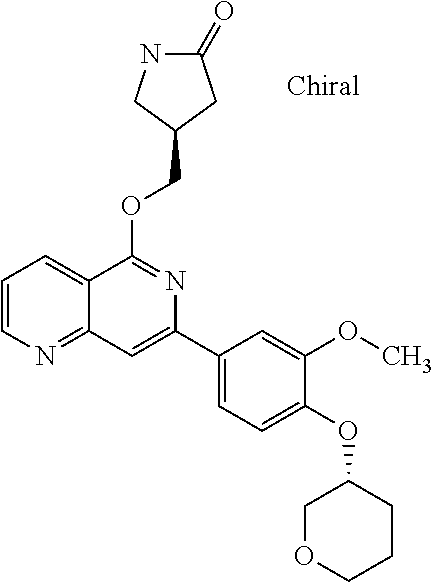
O(C1=NC(C2=CC=C(OC3COCCC3)C(OC)=C2)=CC2=NC=CC=C12)CC1CC(=O)NC1
